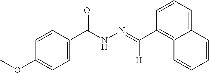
C1(C([H])=NNC(C2=CC=C(OC)C=C2)=O)=C2C(=CC=C1)C=CC=C2
